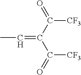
CC=C(C([CF3])=O)C([CF3])=O
